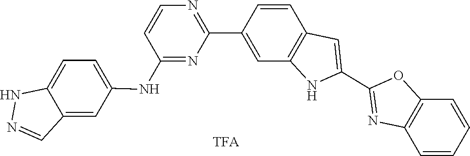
N1N=CC2=CC(NC3=NC(C4=CC5=C(C=C4)C=C(C4=NC6=C(O4)C=CC=C6)N5)=NC=C3)=CC=C12
